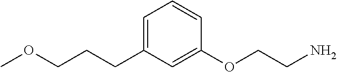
C1=C(CCCOC)C=C(OCCN)C=C1
